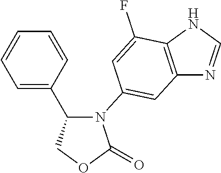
C1(C2=CC=CC=C2)COC(=O)N1C1=CC2=C(NC=N2)C(F)=C1
